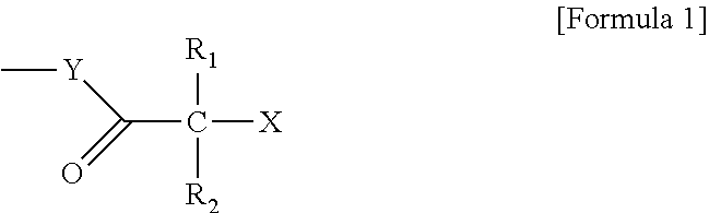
O=C([Y]C)C([X])([R1])[R2]
